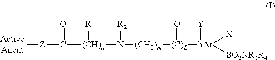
C[Z]C([(CH)n]([R1])N([(CH2)m][(C)L]([hAr]([Y])([X])[SO2NR3R4])=O)[R2])=O
